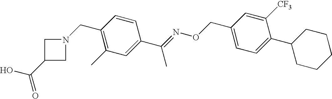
C1(CN2CC(C(O)=O)C2)=C(C)C=C(C(=NOCC2=CC=C(C3CCCCC3)C([CF3])=C2)C)C=C1
